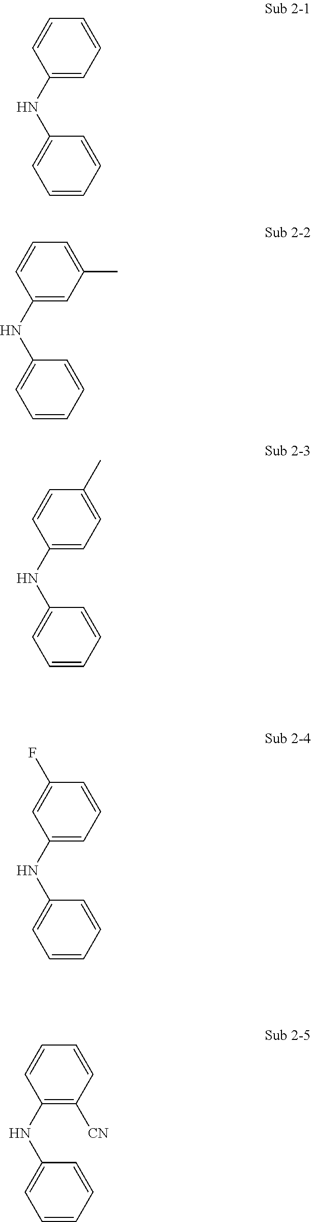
C1=CC(NC2=CC=CC=C2)=CC=C1.C1=CC(NC2=CC=CC=C2)=CC(C)=C1.C1=CC(NC2=CC=CC=C2)=CC=C1C.C1(F)=CC(NC2=CC=CC=C2)=CC=C1.C1=CC(NC2=CC=CC=C2)=C([CN])C=C1
